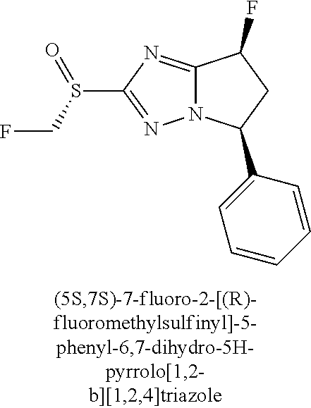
C12=NC(S(CF)=O)=NN1C(C1=CC=CC=C1)CC2F
